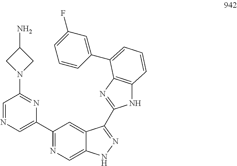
C1=NC=C(C2=NC=C3C(=C2)C(C2=NC4=C(N2)C=CC=C4C2=CC(F)=CC=C2)=NN3)N=C1N1CC(N)C1
